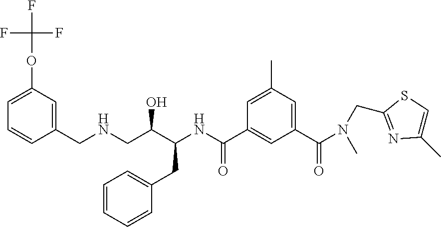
C1(CNCC(C(CC2=CC=CC=C2)NC(C2=CC(C(N(CC3=NC(C)=CS3)C)=O)=CC(C)=C2)=O)O)=CC(OC(F)(F)F)=CC=C1
